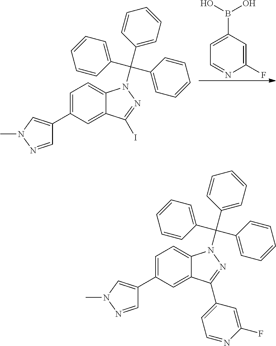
C1(F)=CC(B(O)O)=CC=N1.C1=C(C2=CN(C)N=C2)C=C2C(=C1)N(C(C1=CC=CC=C1)(C1=CC=CC=C1)C1=CC=CC=C1)N=C2I.C1=C(C2=CN(C)N=C2)C=C2C(=C1)N(C(C1=CC=CC=C1)(C1=CC=CC=C1)C1=CC=CC=C1)N=C2C1=CC=NC(F)=C1
